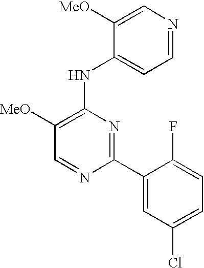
C1=NC(C2=CC(Cl)=CC=C2F)=NC(NC2=CC=NC=C2[MeO])=C1[MeO]
